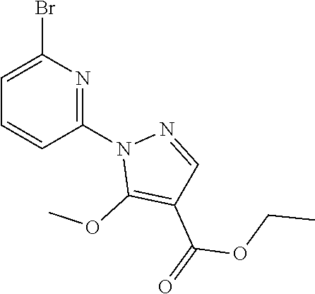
C1(N2C(OC)=C(C(=O)OCC)C=N2)=NC(Br)=CC=C1
